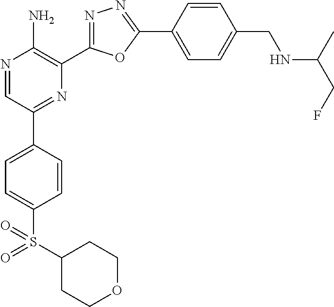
N1=CC(C2=CC=C(S(C3CCOCC3)(=O)=O)C=C2)=NC(C2=NN=C(C3=CC=C(CNC(C)CF)C=C3)O2)=C1N
